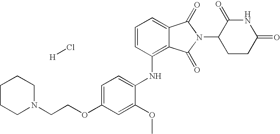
N(C1=C2C(=CC=C1)C(=O)N(C1CCC(=O)NC1=O)C2=O)C1=CC=C(OCCN2CCCCC2)C=C1OC.[H]Cl
